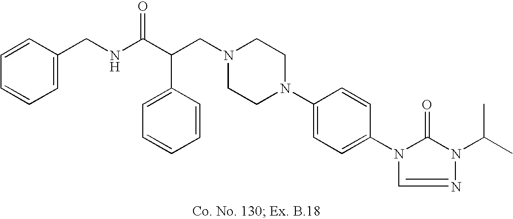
N1(CC(C(NCC2=CC=CC=C2)=O)C2=CC=CC=C2)CCN(C2=CC=C(N3C(=O)N(C(C)C)N=C3)C=C2)CC1
